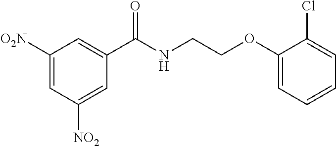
C1(C(NCCOC2=CC=CC=C2Cl)=O)=CC([O2N])=CC([NO2])=C1
